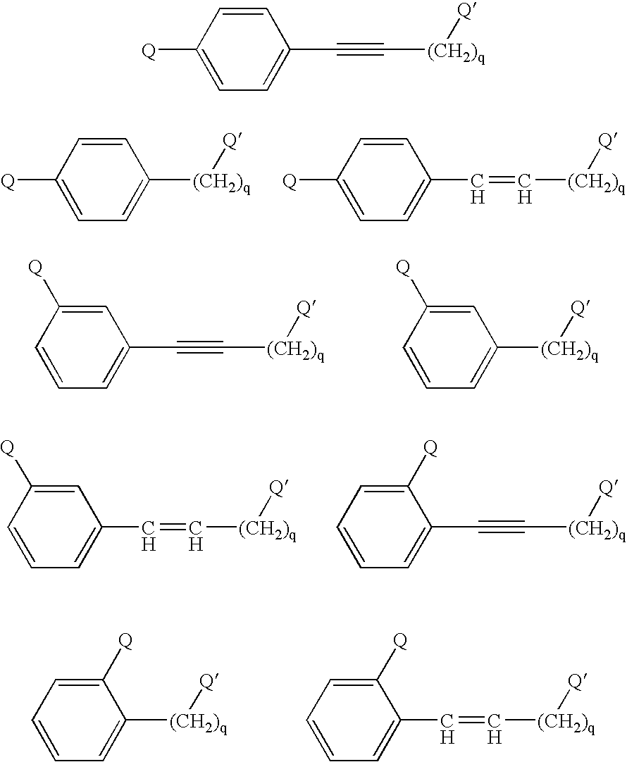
C1=CC([Q])=CC=C1[(CH2)q][Q].C1=CC([Q])=CC=C1C=C[(CH2)q][Q].C1=C([Q])C=CC=C1C#C[(CH2)q][Q].C1=C([Q])C=CC=C1[(CH2)q][Q].C1=C([Q])C=CC=C1C=C[(CH2)q][Q].C1([Q])=CC=CC=C1C#C[(CH2)q][Q].C1([Q])=CC=CC=C1[(CH2)q][Q].C1([Q])=CC=CC=C1C=C[(CH2)q][Q].C1=CC([Q])=CC=C1C#C[(CH2)q][Q]
